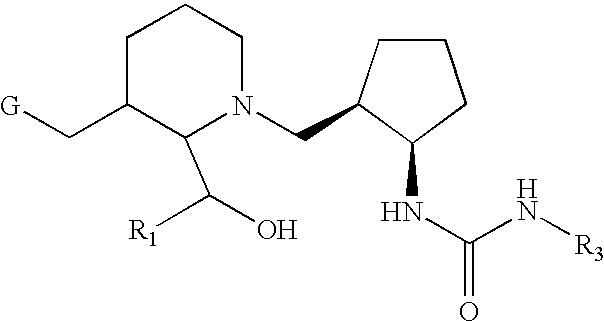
C1C(C[G])C(C([R1])O)N(CC2CCCC2NC(N[R3])=O)CC1
